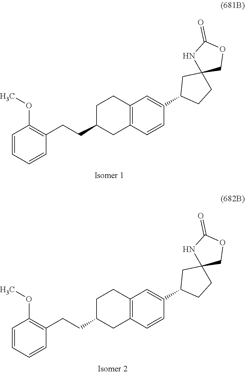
C1=CC=CC(CCC2CC3=C(CC2)C=C(C2CCC4(C2)COC(=O)N4)C=C3)=C1OC.C1=CC=CC(CCC2CC3=C(CC2)C=C(C2CCC4(C2)COC(=O)N4)C=C3)=C1OC
